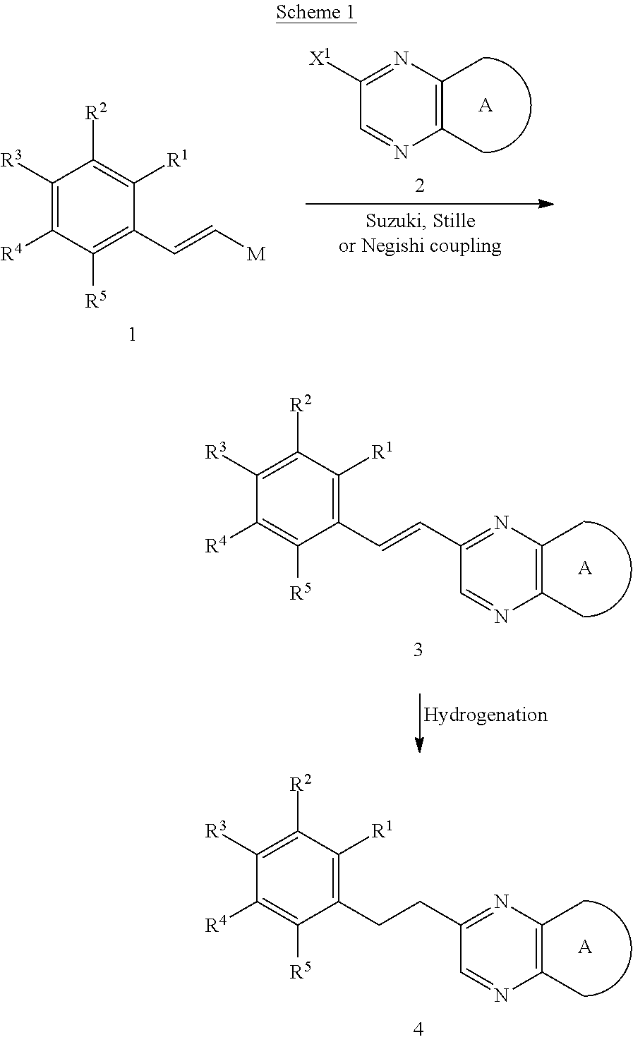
C1(C)=C(C)N=C([X1])C=N1.[A].C1([R3])=C([R4])C([R5])=C(C=C[M])C([R1])=C1[R2].C1([R3])=C([R2])C([R1])=C(CCC2=NC(C)=C(C)N=C2)C([R5])=C1[R4].[A].C1([R3])=C([R2])C([R1])=C(C=CC2=NC(C)=C(C)N=C2)C([R5])=C1[R4].[A]
